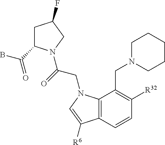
C1C(C(B)=O)N(C(=O)CN2C3=C(C=CC([R32])=C3CN3CCCCC3)C([R6])=C2)CC1F
